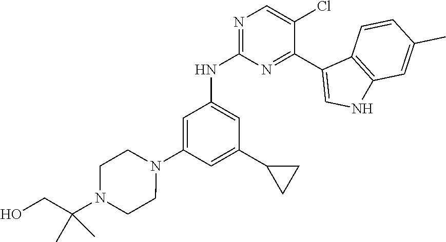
C1=C(N2CCN(C(CO)(C)C)CC2)C=C(C2CC2)C=C1NC1=NC=C(Cl)C(C2=CNC3=C2C=CC(C)=C3)=N1
